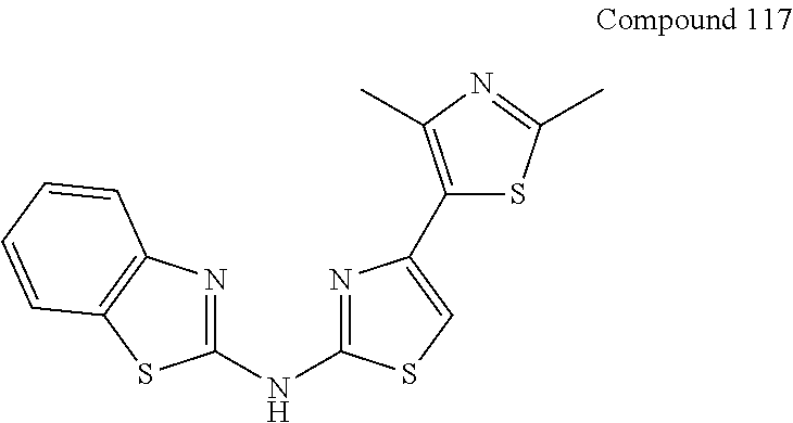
N1=C(NC2=NC3=C(S2)C=CC=C3)SC=C1C1=C(C)N=C(C)S1
